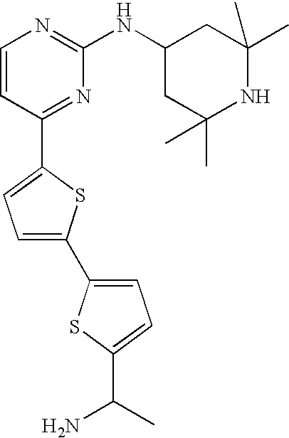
C1=CC(C2=CC=C(C3=CC=C(C(N)C)S3)S2)=NC(NC2CC(C)(C)NC(C)(C)C2)=N1
